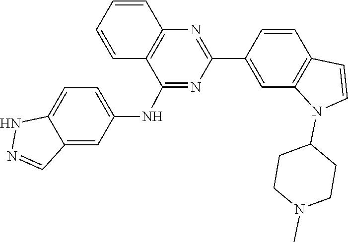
C1=CC2=C(C=C1C1=NC3=C(C=CC=C3)C(NC3=CC=C4NN=CC4=C3)=N1)N(C1CCN(C)CC1)C=C2
